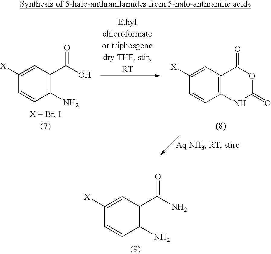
C1([X])=CC(C(O)=O)=C(N)C=C1.C1([X])=CC2=C(C=C1)NC(=O)OC2=O.[RT].C1([X])=CC(C(N)=O)=C(N)C=C1
